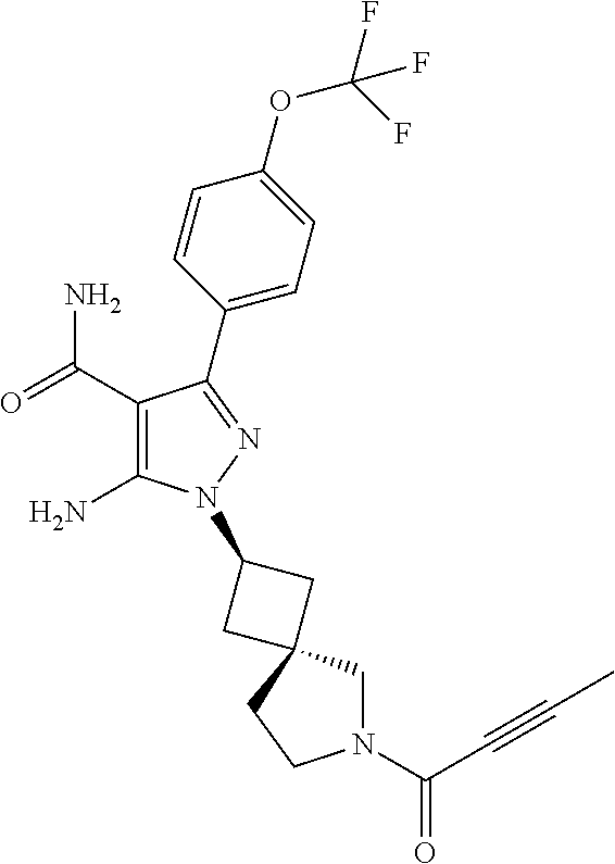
C1(C(=O)N)=C(N)N(C2CC3(C2)CN(C(=O)C#CC)CC3)N=C1C1=CC=C(OC(F)(F)F)C=C1
